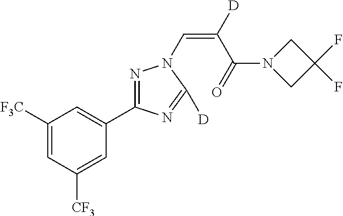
C1([F3C])=CC([CF3])=CC(C2=NN(C=C(C(N3CC(F)(F)C3)=O)[D])C([D])=N2)=C1
